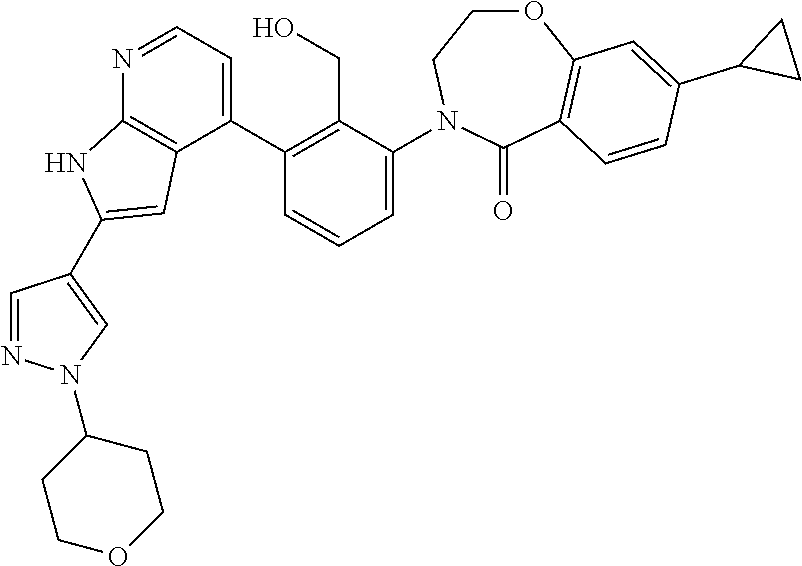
N1=CC=C(C2=C(CO)C(N3CCOC4=C(C3=O)C=CC(C3CC3)=C4)=CC=C2)C2=C1NC(C1=CN(C3CCOCC3)N=C1)=C2
